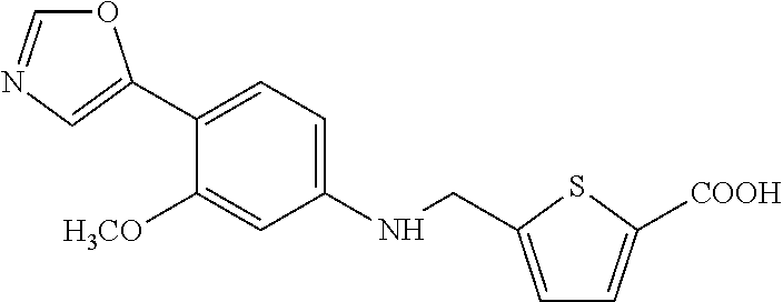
O1C=NC=C1C1=CC=C(NCC2=CC=C([COOH])S2)C=C1[H3CO]
